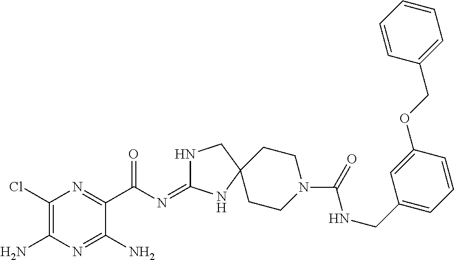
C1(Cl)=C(N)N=C(N)C(C(=O)N=C2NCC3(N2)CCN(C(NCC2=CC=CC(OCC4=CC=CC=C4)=C2)=O)CC3)=N1
